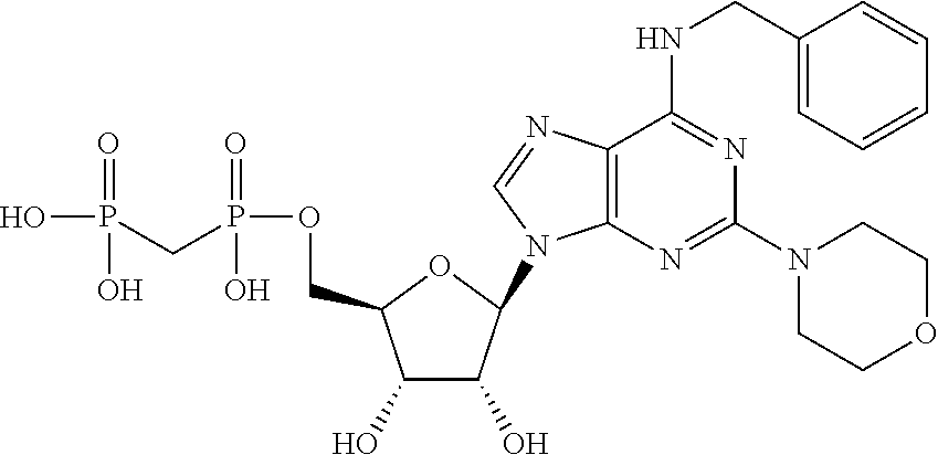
C1(O)C(O)C(N2C3=C(C(NCC4=CC=CC=C4)=NC(N4CCOCC4)=N3)N=C2)OC1COP(CP(O)(=O)O)(=O)O
